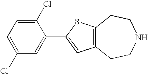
C12=C(SC(C3=CC(Cl)=CC=C3Cl)=C1)CCNCC2
